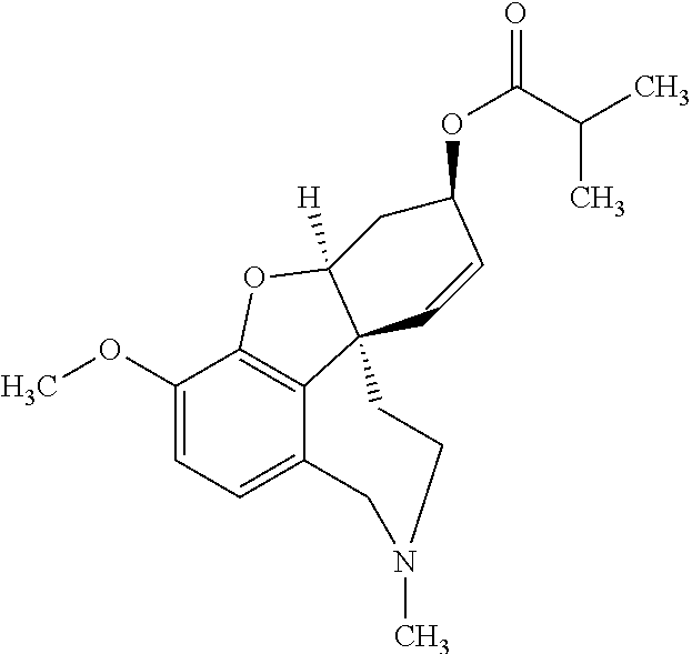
C1(OC)=CC=C2C3=C1OC1([H])C3(CCN(C)C2)C=CC(OC(=O)C(C)C)C1
